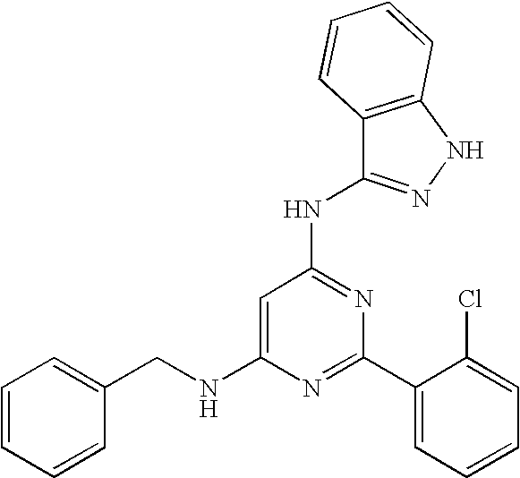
C1=C(NCC2=CC=CC=C2)N=C(C2=CC=CC=C2Cl)N=C1NC1=NNC2=C1C=CC=C2
